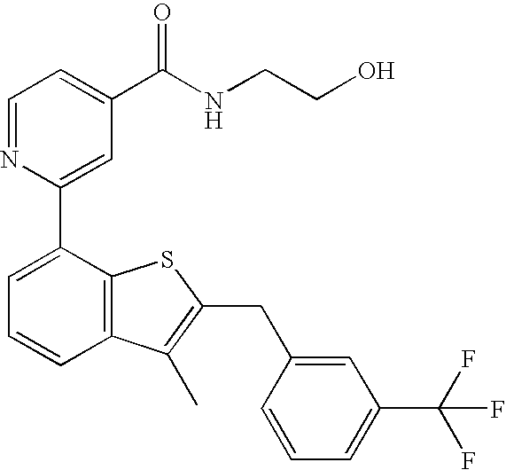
C1=NC(C2=CC=CC3=C2SC(CC2=CC(C(F)(F)F)=CC=C2)=C3C)=CC(C(NCCO)=O)=C1
